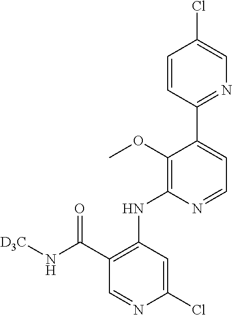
C1(Cl)=CC(NC2=C(OC)C(C3=NC=C(Cl)C=C3)=CC=N2)=C(C(=O)N[D3C])C=N1
